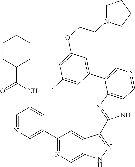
C1(C2=CN=CC(NC(C3CCCCC3)=O)=C2)=NC=C2C(=C1)C(C1=NC3=C(N1)C=NC=C3C1=CC(OCCN3CCCC3)=CC(F)=C1)=NN2
